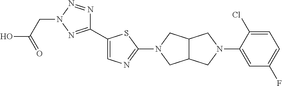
C1(C2=CN=C(N3CC4C(C3)CN(C3=CC(F)=CC=C3Cl)C4)S2)=NN(CC(O)=O)N=N1
